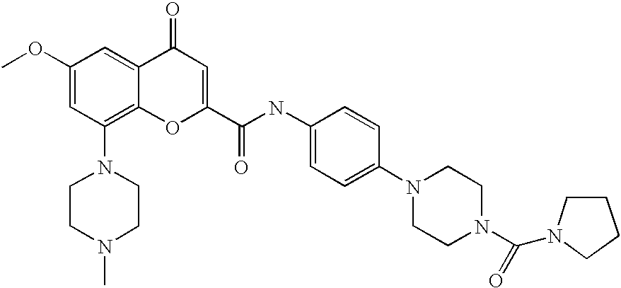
C1(OC)=CC(N2CCN(C)CC2)=C2C(=C1)C(=O)C=C(C(NC1=CC=C(N3CCN(C(=O)N4CCCC4)CC3)C=C1)=O)O2
